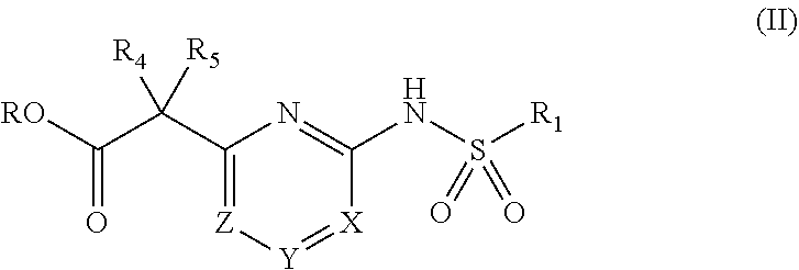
C(C(C1=[Z][Y]=[X]C(NS([R1])(=O)=O)=N1)([R4])[R5])([RO])=O
